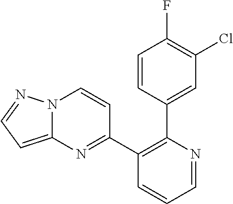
C1=CC(C2=C(C3=NC4=CC=NN4C=C3)C=CC=N2)=CC(Cl)=C1F
